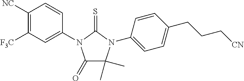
C1([NC])=C([F3C])C=C(N2C(=O)C(C)(C)N(C3=CC=C(CCC[CN])C=C3)C2=S)C=C1
